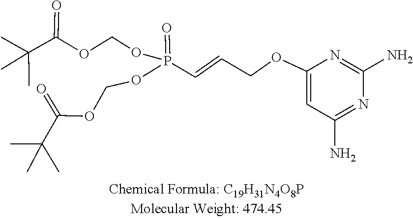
CC(C)(C(=O)OCOP(C=CCOC1=CC(N)=NC(N)=N1)(=O)OCOC(C(C)(C)C)=O)C
